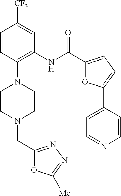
C1=CC(N2CCN(CC3=NN=C([Me])O3)CC2)=C(NC(C2=CC=C(C3=CC=NC=C3)O2)=O)C=C1[CF3]
